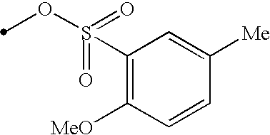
S(=O)(OC)(C1=C([MeO])C=CC([Me])=C1)=O
